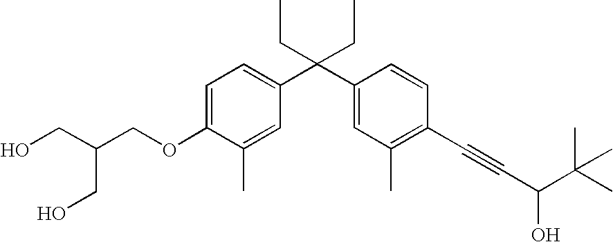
C1=C(OCC(CO)CO)C(C)=CC(C(C2=CC(C)=C(C#CC(O)C(C)(C)C)C=C2)(CC)CC)=C1
